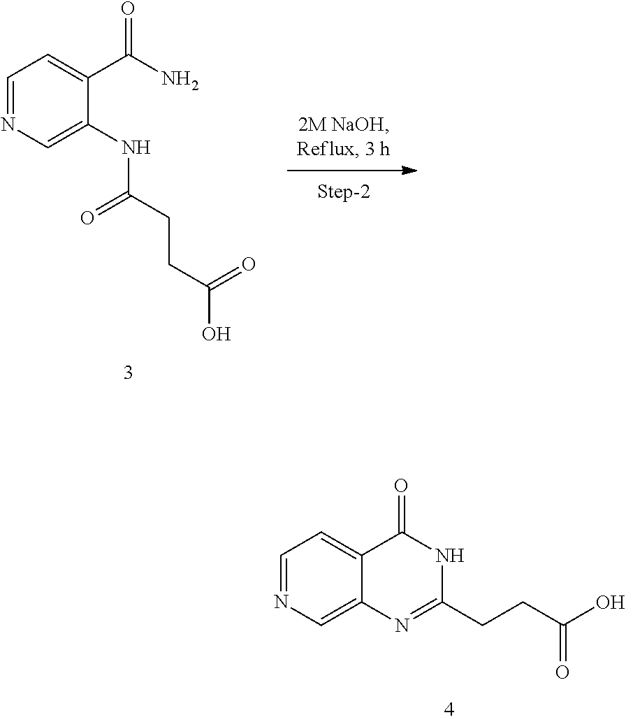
C1=NC=C2C(=C1)C(=O)NC(CCC(O)=O)=N2.C1=NC=C(NC(CCC(O)=O)=O)C(C(N)=O)=C1
